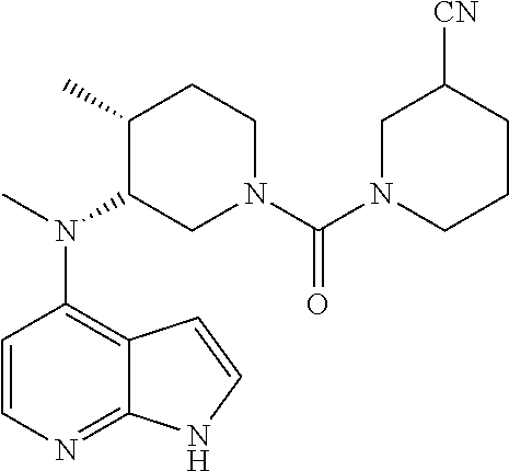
C12=C(N(C)C3CN(C(N4CCCC([CN])C4)=O)CCC3C)C=CN=C1NC=C2
